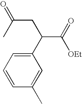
C1=CC=C(C(CC(=O)C)C([OEt])=O)C=C1C
